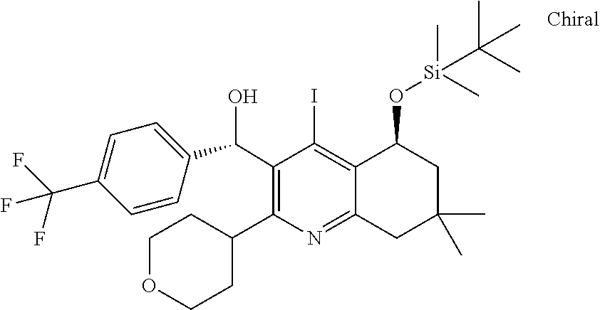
C1(C(C2=CC=C(C(F)(F)F)C=C2)O)=C(C2CCOCC2)N=C2C(=C1I)C(O[Si](C(C)(C)C)(C)C)CC(C)(C)C2
